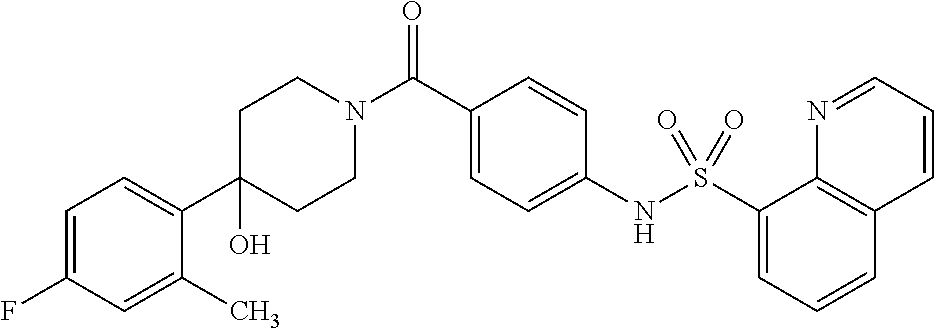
C1(C2=CC=C(F)C=C2C)(O)CCN(C(C2=CC=C(NS(C3=CC=CC4=C3N=CC=C4)(=O)=O)C=C2)=O)CC1
